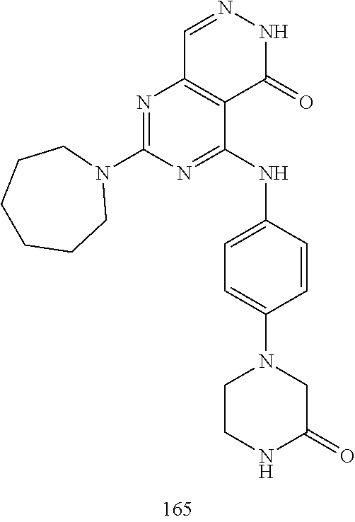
C1=NNC(=O)C2=C1N=C(N1CCCCCC1)N=C2NC1=CC=C(N2CCNC(=O)C2)C=C1
